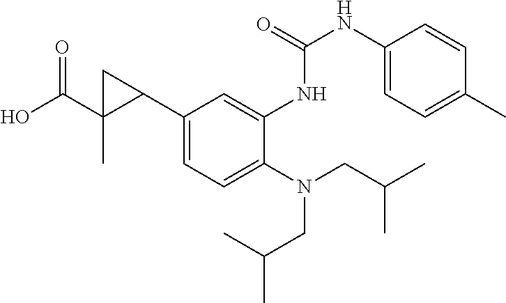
C1(C2CC2(C)C(O)=O)=CC=C(N(CC(C)C)CC(C)C)C(NC(=O)NC2=CC=C(C)C=C2)=C1
